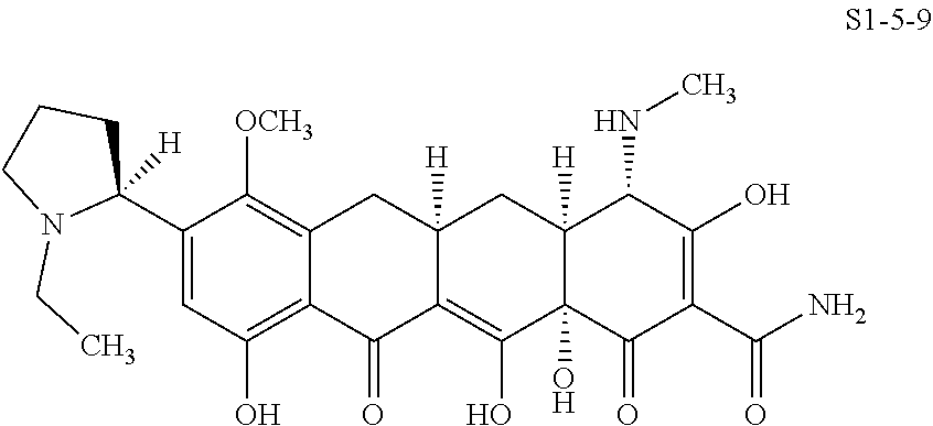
C1([OCH3])=C2CC3([H])CC4([H])C(NC)C(O)=C(C(=O)N)C(=O)C4(O)C(O)=C3C(=O)C2=C(O)C=C1C1([H])CCCN1CC
